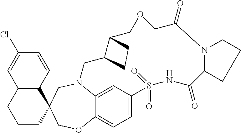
N12C3=CC(=CC=C3OCC3(C4=C(C=C(Cl)C=C4)CCC3)C1)S(=O)(=O)NC(=O)C1N(CCC1)C(=O)COCC1C(C2)CC1
